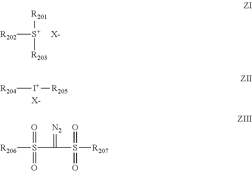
[R201][S+]([R203])[R202].[X-].[R204][I+][R205].[X-].[R206]S(C(=[N2])S([R207])(=O)=O)(=O)=O
